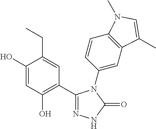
C1(C2=C(O)C=C(O)C(CC)=C2)=NNC(=O)N1C1=CC2=C(C=C1)N(C)C=C2C
